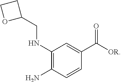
C1(NCC2CCO2)=C(N)C=CC(C([OR])=O)=C1
